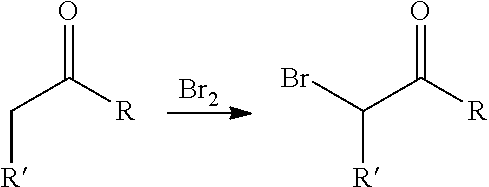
[Br2].O=C([R])C[R].O=C([R])C([R])Br
